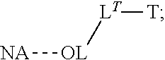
[NA][OL][LT][T]
